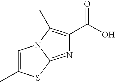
C1=C(C)SC2=NC(C(O)=O)=C(C)N12
